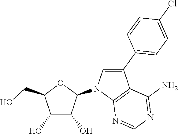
C1(O)C(O)C(N2C3=C(C(C4=CC=C(Cl)C=C4)=C2)C(N)=NC=N3)OC1CO
